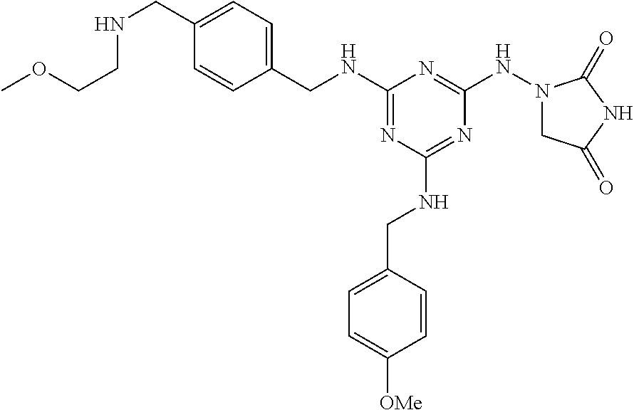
C1(NCC2=CC=C(CNCCOC)C=C2)=NC(NCC2=CC=C([OMe])C=C2)=NC(NN2CC(=O)NC2=O)=N1
